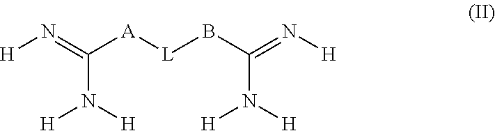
[H]N=C([A][L]BC(=N[H])N([H])[H])N([H])[H]
